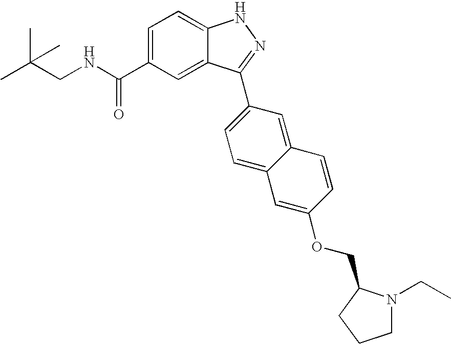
C(C1=CC=C2C(=C1)C(C1=CC=C3C(=C1)C=CC(OCC1N(CC)CCC1)=C3)=NN2)(NCC(C)(C)C)=O
